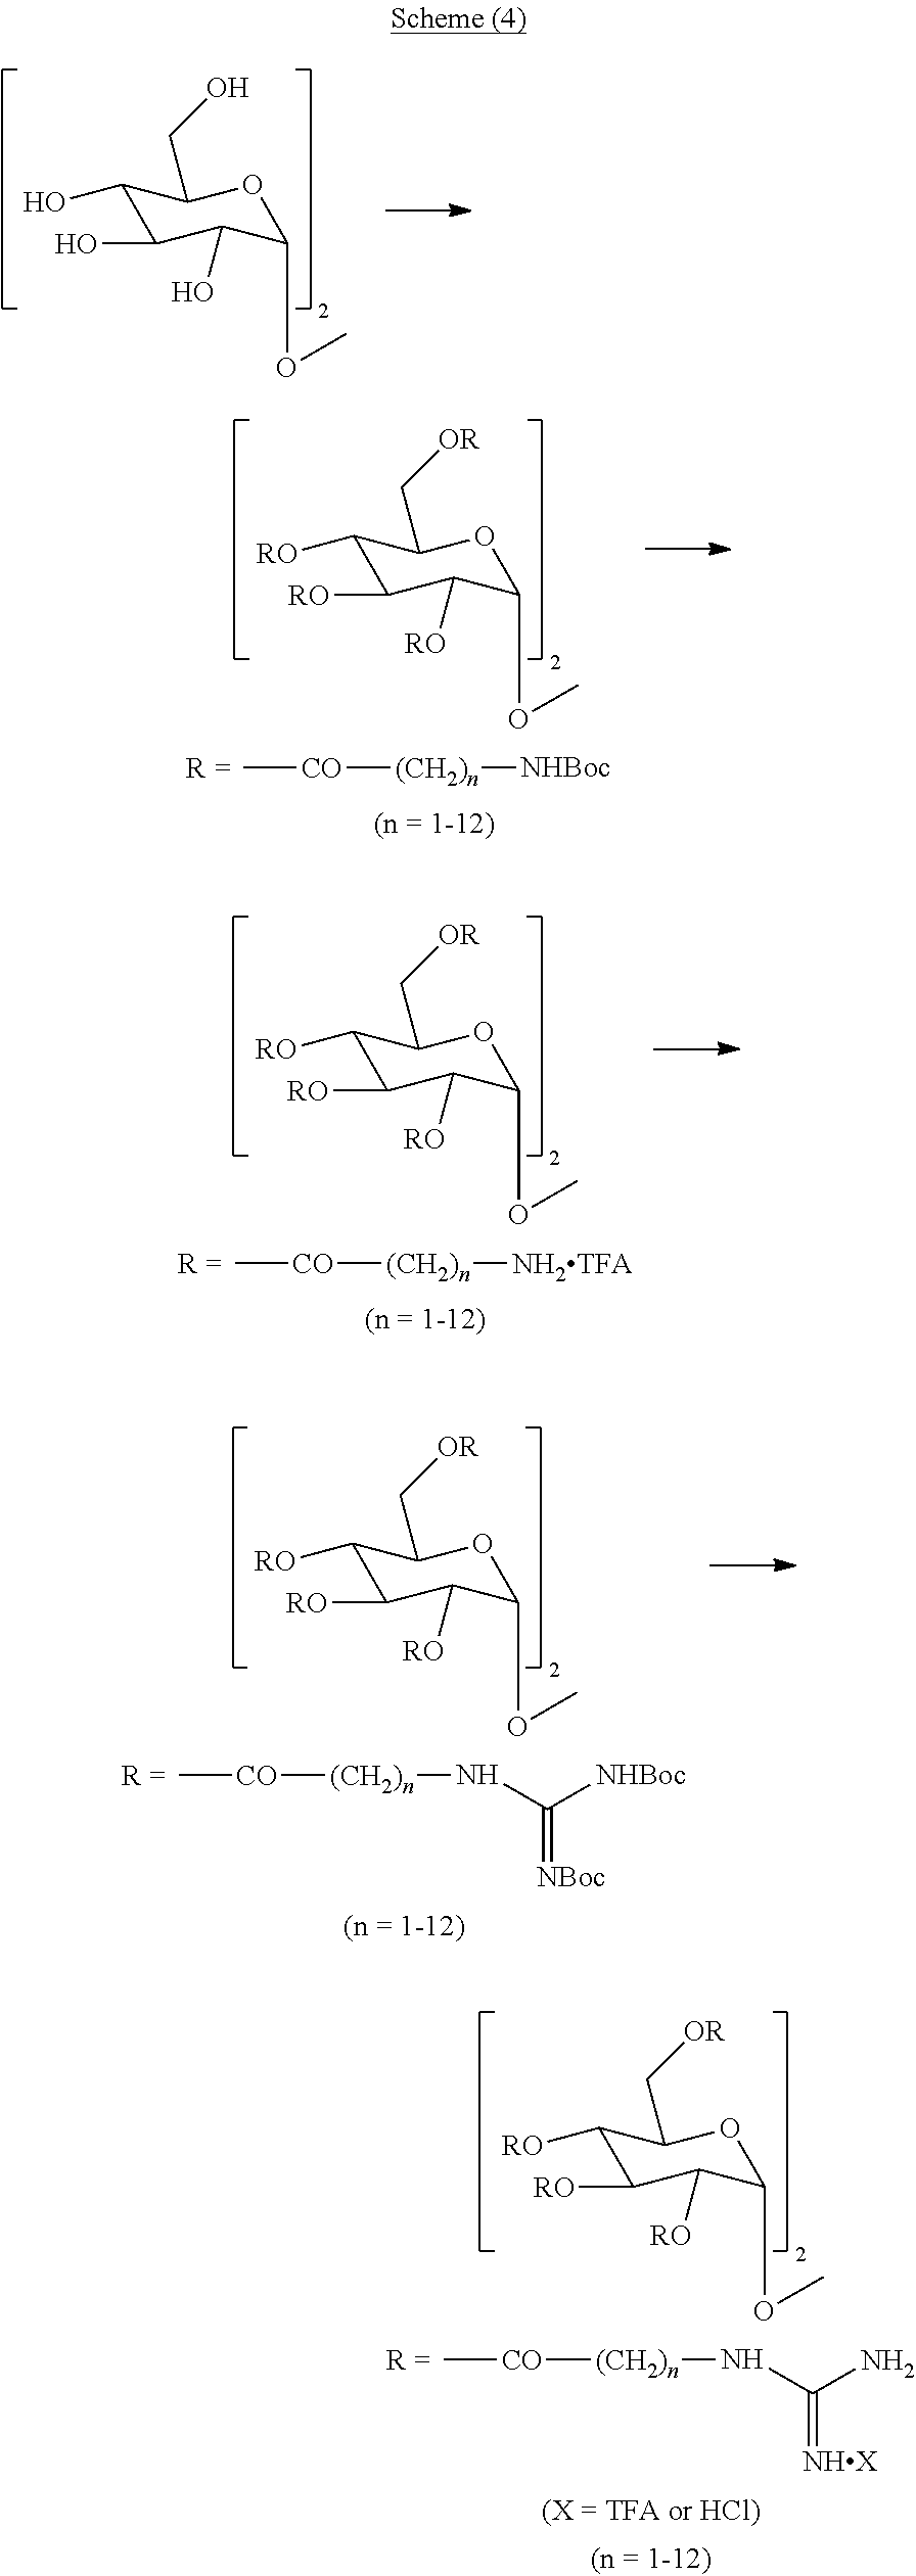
C1(O)C(O)C(O)C(OC)OC1CO.C1([RO])C([RO])C([RO])C(OC)OC1C[OR].C[CO][(CH2)n][NHBoc].C1([RO])C([RO])C([RO])C(OC)OC1C[OR].C[CO][(CH2)n][NH2TFA].C1([RO])C([RO])C([RO])C(OC)OC1C[OR].C[CO][(CH2)n]NC([NHBoc])=[NBoc].C1([RO])C([RO])C([RO])C(OC)OC1C[OR].C[CO][(CH2)n]NC(N)=[NHX]
